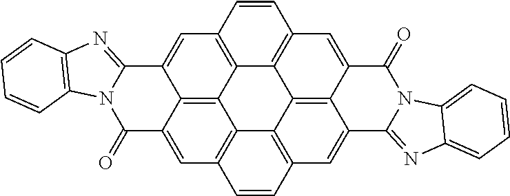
C1=C2C3=C4C5=C1C=CC1=C5C5=C6C(=CC7=C5C4=C(C=C3C(=O)N3C2=NC2=C3C=CC=C2)C=C7)C2=NC3=CC=CC=C3N2C(=O)C6=C1
